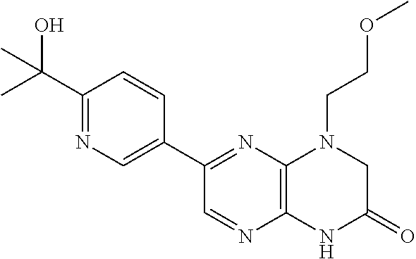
C1(C2=NC3=C(N=C2)NC(=O)CN3CCOC)=CN=C(C(C)(O)C)C=C1
